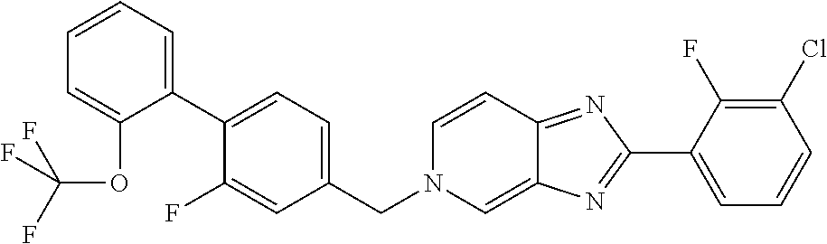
C1(C2=NC3=CN(CC4=CC=C(C5=CC=CC=C5OC(F)(F)F)C(F)=C4)C=CC3=N2)=CC=CC(Cl)=C1F
